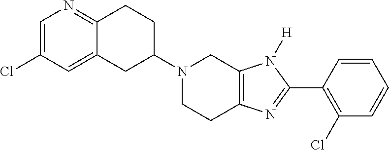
C12=NC=C(Cl)C=C1CC(N1CCC3=C(C1)N([H])C(C1=C(Cl)C=CC=C1)=N3)CC2
